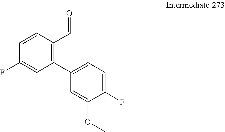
C1=CC(C=O)=C(C2=CC=C(F)C(OC)=C2)C=C1F
